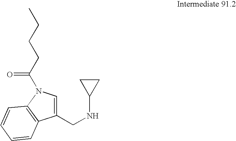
N(C1CC1)CC1=CN(C(CCCC)=O)C2=C1C=CC=C2
